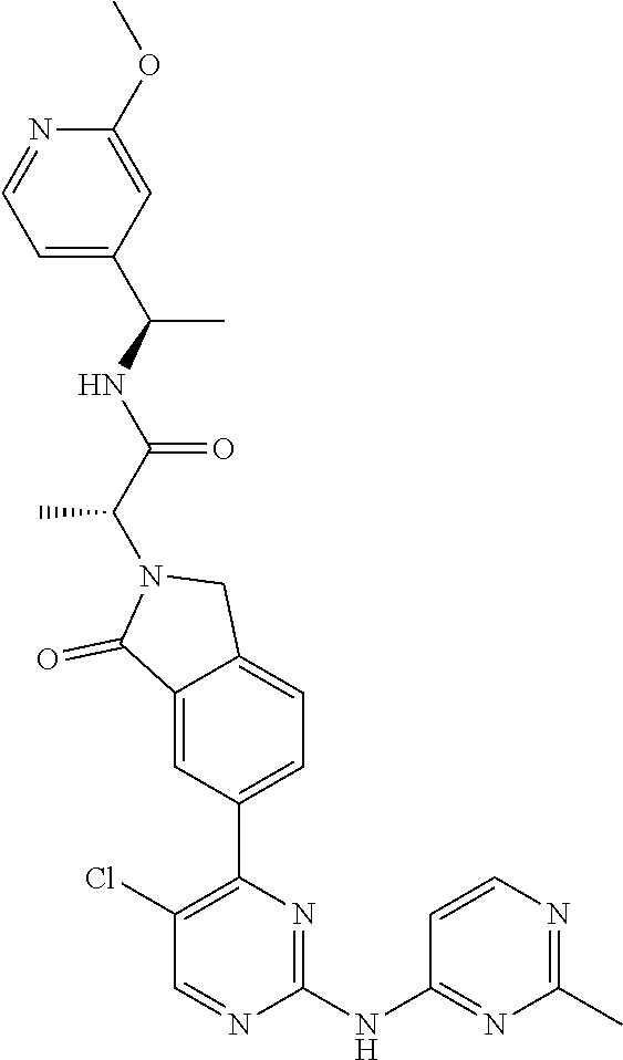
C1(OC)=CC(C(NC(C(N2C(=O)C3=CC(C4=C(Cl)C=NC(NC5=NC(C)=NC=C5)=N4)=CC=C3C2)C)=O)C)=CC=N1
